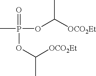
CP(OC([OCO2Et])C)(=O)OC([OCO2Et])C
